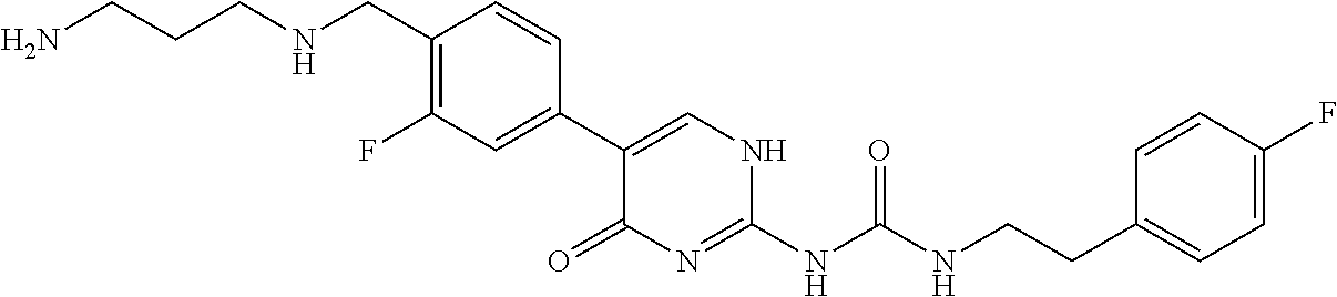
C1(C2=CC(F)=C(CNCCCN)C=C2)=CNC(NC(NCCC2=CC=C(F)C=C2)=O)=NC1=O
